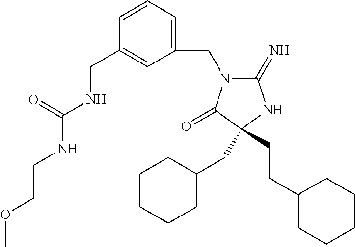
C1(=N)N(CC2=CC=CC(CNC(NCCOC)=O)=C2)C(=O)C(CC2CCCCC2)(CCC2CCCCC2)N1
